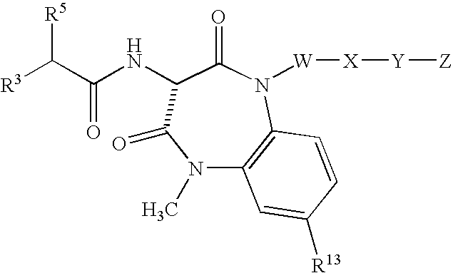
N1(C)C2=C(N([W][X][Y][Z])C(=O)C(NC(C([R3])[R5])=O)C1=O)C=CC([R13])=C2
